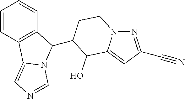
C1=CC2=C(C=C1)C(C1CCN3N=C(C#N)C=C3C1O)N1C2=CN=C1
